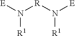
N([R1])([E])[R]N([E])[R1]
